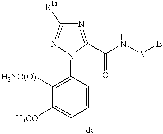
C1=CC(N2C(C(N[A]B)=O)=NC([R1a])=N2)=C([H2NC(O)])C([H3CO])=C1
